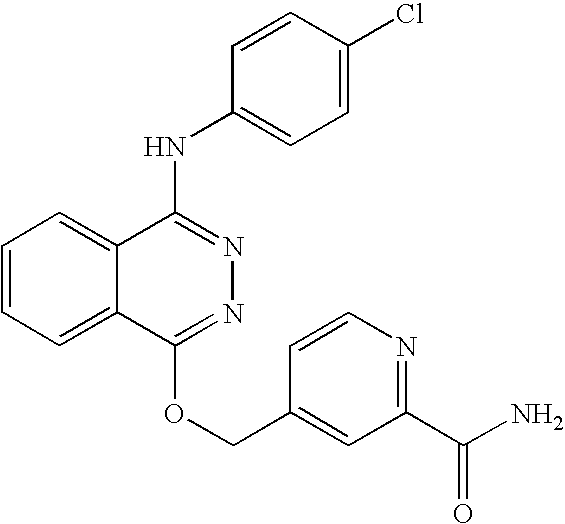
C1=CC=C2C(=C1)C(NC1=CC=C(Cl)C=C1)=NN=C2OCC1=CC(C(N)=O)=NC=C1
